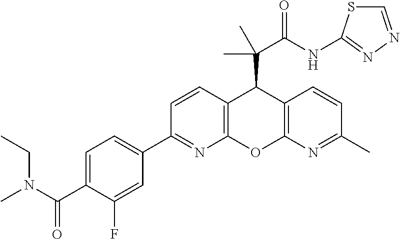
C1(C2=NC3=C(C=C2)C(C(C(NC2=NN=CS2)=O)(C)C)C2=C(O3)N=C(C)C=C2)=CC=C(C(N(C)CC)=O)C(F)=C1
